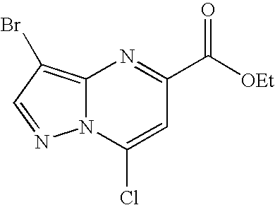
N12C(=C(Br)C=N1)N=C(C([OEt])=O)C=C2Cl
